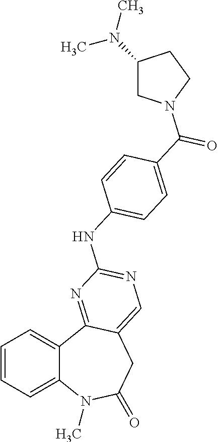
C1=CC=C2C(=C1)C1=NC(NC3=CC=C(C(=O)N4CC(N(C)C)CC4)C=C3)=NC=C1CC(=O)N2C
